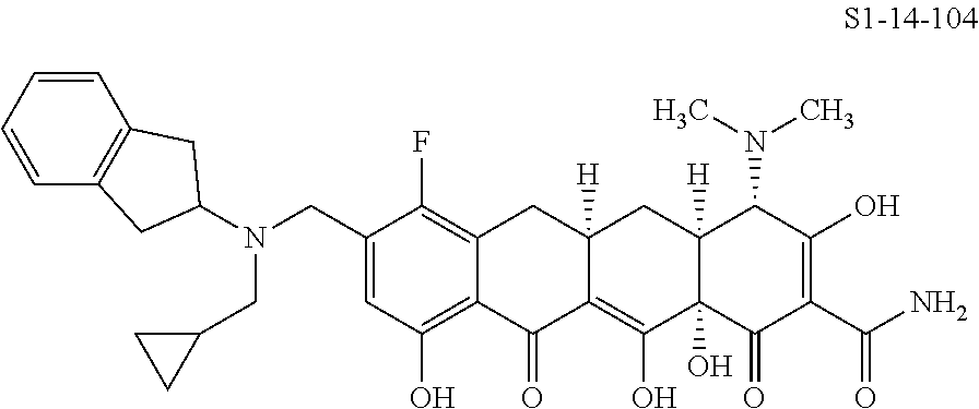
C1(CN(CC2CC2)C2CC3=C(C=CC=C3)C2)=CC(O)=C2C(=C1F)CC1([H])C(=C(O)C3(O)C([H])(C1)C(N(C)C)C(O)=C(C(N)=O)C3=O)C2=O
